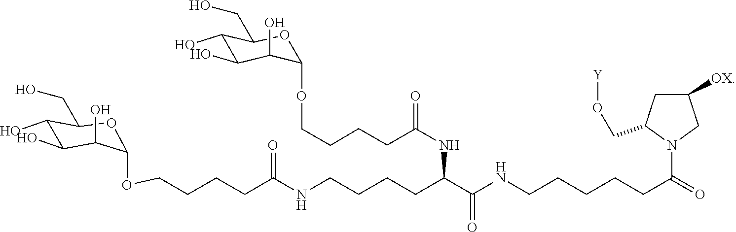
C1(CO)C(O)C(O)C(O)C(OCCCCC(=O)NC(C(NCCCCCC(N2C(CO[Y])CC([OX])C2)=O)=O)CCCCNC(CCCCOC2C(O)C(O)C(O)C(CO)O2)=O)O1
